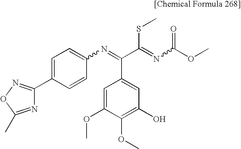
N1=C(C)ON=C1C1=CC=C(N=C(C(=NC(OC)=O)SC)C2=CC(O)=C(OC)C(OC)=C2)C=C1
